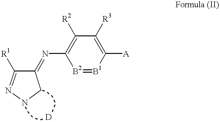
[B2]1=[B1]C([A])=C([R3])C([R2])=C1N=C1C([R1])=NNC1
